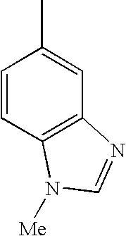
C1=CC2=C(C=C1C)N=CN2[Me]
